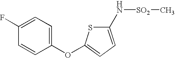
C1(OC2=CC=C(N[SO2]C)S2)=CC=C(F)C=C1
